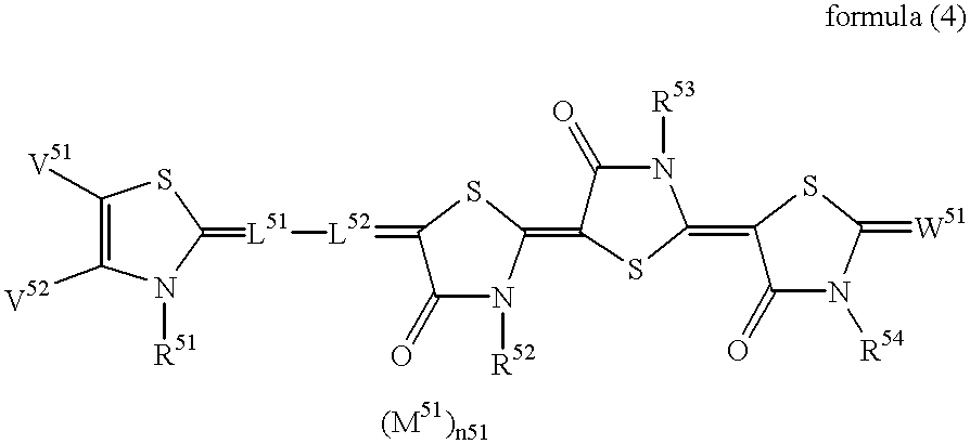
C1([V52])=C([V51])SC(=[L51][L52]=C2C(=O)N([R52])C(=C3C(=O)N([R53])C(=C4C(=O)N([R54])C(=[W51])S4)S3)S2)N1[R51]
